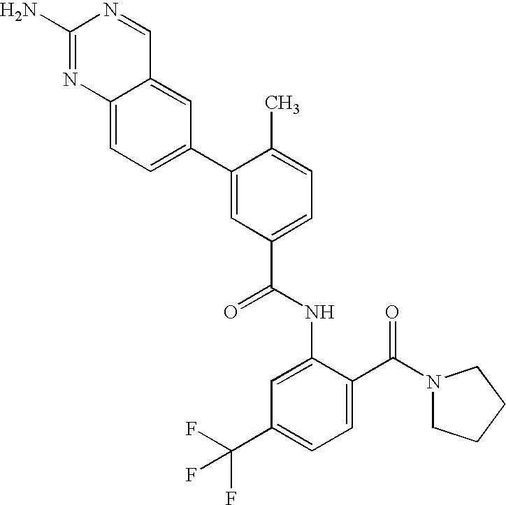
C12=CC=C(C3=CC(C(=O)NC4=CC(C(F)(F)F)=CC=C4C(N4CCCC4)=O)=CC=C3C)C=C1C=NC(N)=N2
